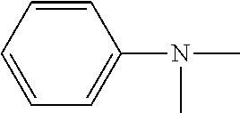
C1=CC=CC=C1N(C)C
